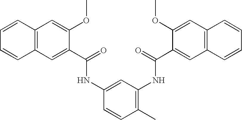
C1=CC2=C(C=C1)C=C(C(=O)NC1=CC(NC(C3=CC4=C(C=C3OC)C=CC=C4)=O)=C(C)C=C1)C(OC)=C2
